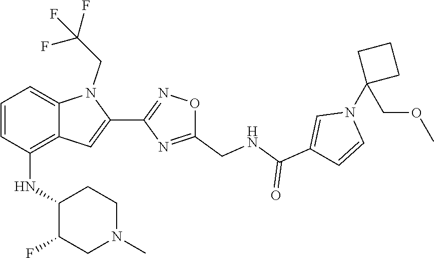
N1(C2(COC)CCC2)C=CC(C(=O)NCC2=NC(C3=CC4=C(NC5C(F)CN(C)CC5)C=CC=C4N3CC(F)(F)F)=NO2)=C1
